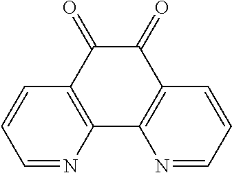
C12=C(C(=O)C(=O)C3=C1N=CC=C3)C=CC=N2
